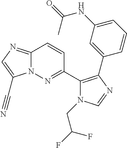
N12C(=NC=C1C#N)C=CC(C1=C(C3=CC(NC(C)=O)=CC=C3)N=CN1CC(F)F)=N2
